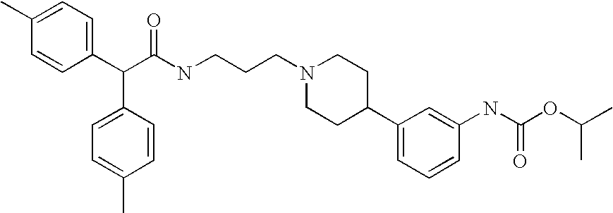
C1(C(C(NCCCN2CCC(C3=CC=CC(NC(OC(C)C)=O)=C3)CC2)=O)C2=CC=C(C)C=C2)=CC=C(C)C=C1
